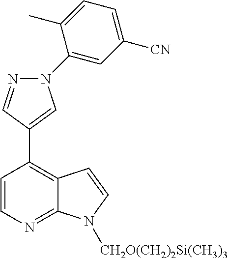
N1=CC(C2=C3C(=NC=C2)N([CH2O(CH2)2Si(CH3)3])C=C3)=CN1C1=CC([CN])=CC=C1C
